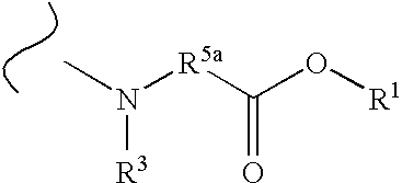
CN([R5a]C(O[R1])=O)[R3]
